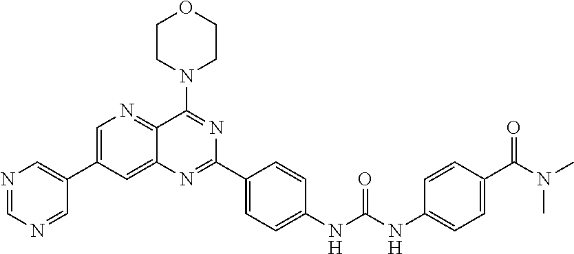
C1=C(C2=CN=CN=C2)C=C2C(=N1)C(N1CCOCC1)=NC(C1=CC=C(NC(NC3=CC=C(C(N(C)C)=O)C=C3)=O)C=C1)=N2
